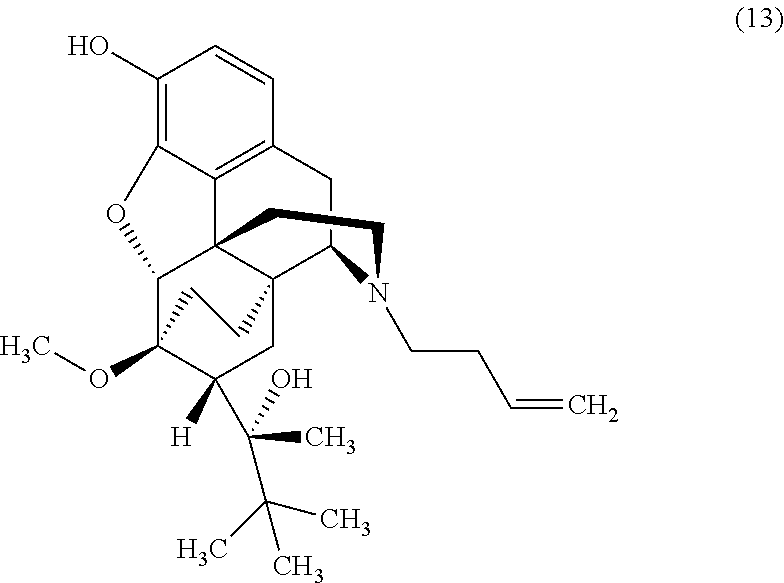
C1(O)=C2C3=C(C=C1)CC1C45C3(C(C(OC)(C([H])(C(C(C)(C)C)(C)O)C4)CC5)O2)CCN1CCC=C
